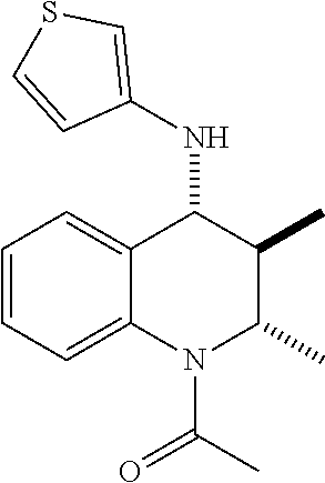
C1=CC=C2C(=C1)C(NC1=CSC=C1)C(C)C(C)N2C(C)=O
